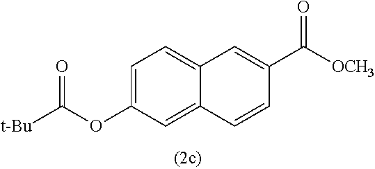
C1=C(OC([t-Bu])=O)C=C2C(=C1)C=C(C([OCH3])=O)C=C2
